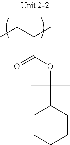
C(C(CC)(C)C)(OC(C)(C)C1CCCCC1)=O
